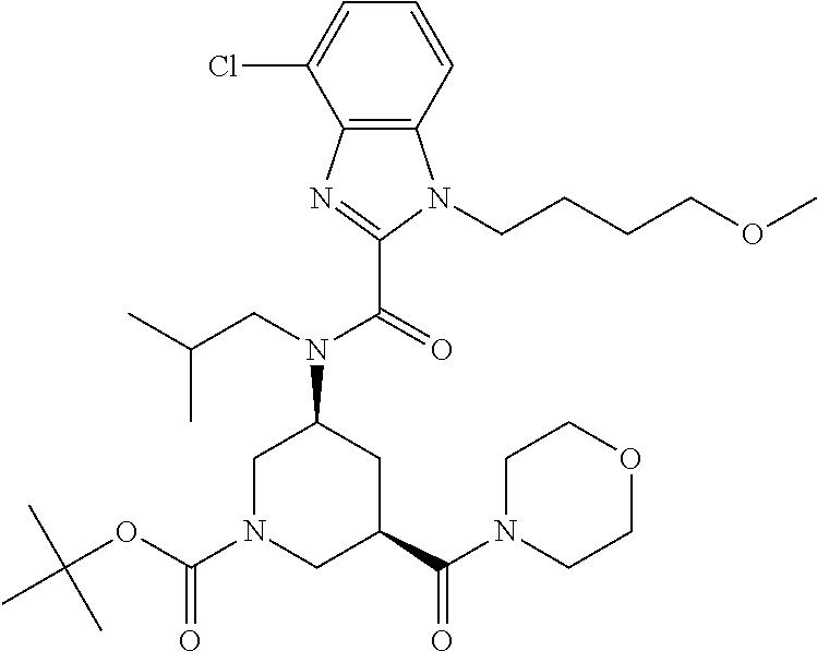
C1N(C(=O)OC(C)(C)C)CC(C(=O)N2CCOCC2)CC1N(C(C1=NC2=C(C=CC=C2Cl)N1CCCCOC)=O)CC(C)C
